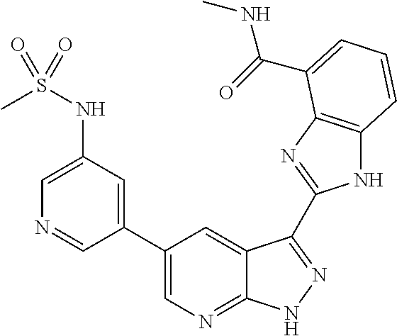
C1(C2=CN=C3C(=C2)C(C2=NC4=C(N2)C=CC=C4C(=O)NC)=NN3)=CC(NS(C)(=O)=O)=CN=C1
